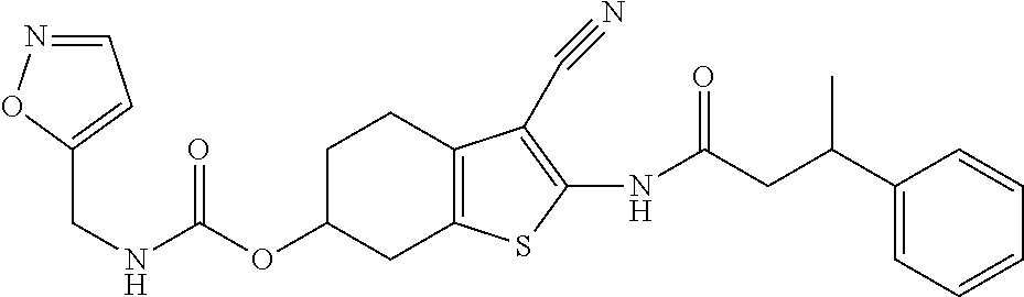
C(NC(OC1CC2=C(CC1)C(C#N)=C(NC(CC(C1=CC=CC=C1)C)=O)S2)=O)C1=CC=NO1
